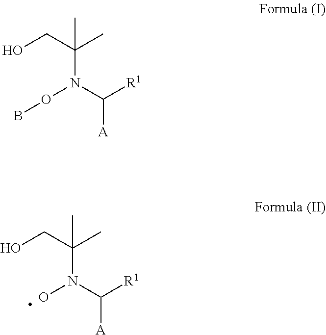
C(N(C([R1])[A])OB)(C)(CO)C.C(N(C([R1])[A])O)(C)(CO)C
